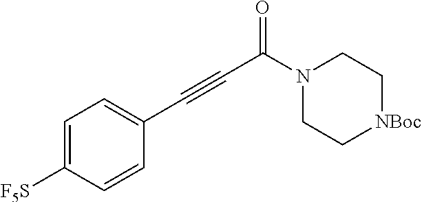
N1(C(C#CC2=CC=C([F5S])C=C2)=O)CC[NBoc]CC1
